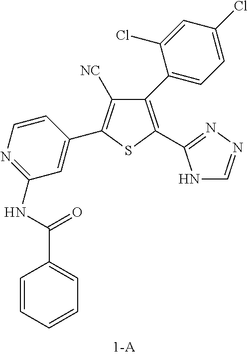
C1=CC=CC=C1C(NC1=NC=CC(C2=C([NC])C(C3=CC=C(Cl)C=C3Cl)=C(C3=NN=CN3)S2)=C1)=O
